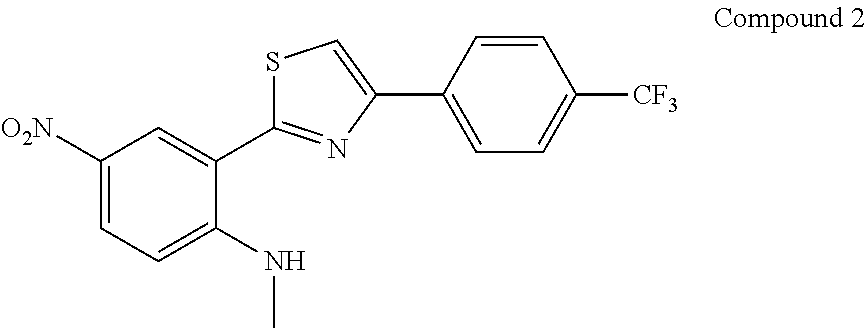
C1([O2N])=CC=C(NC)C(C2=NC(C3=CC=C([CF3])C=C3)=CS2)=C1
